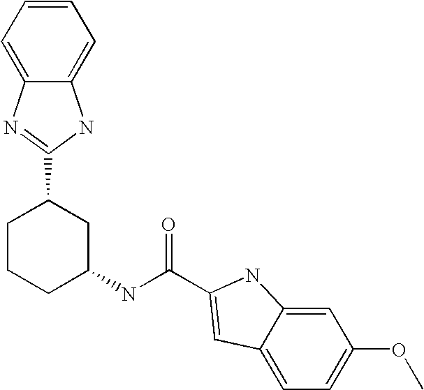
C1=C2C(=CC=C1)NC(C1CCCC(NC(=O)C3=CC4=CC=C(OC)C=C4N3)C1)=N2
